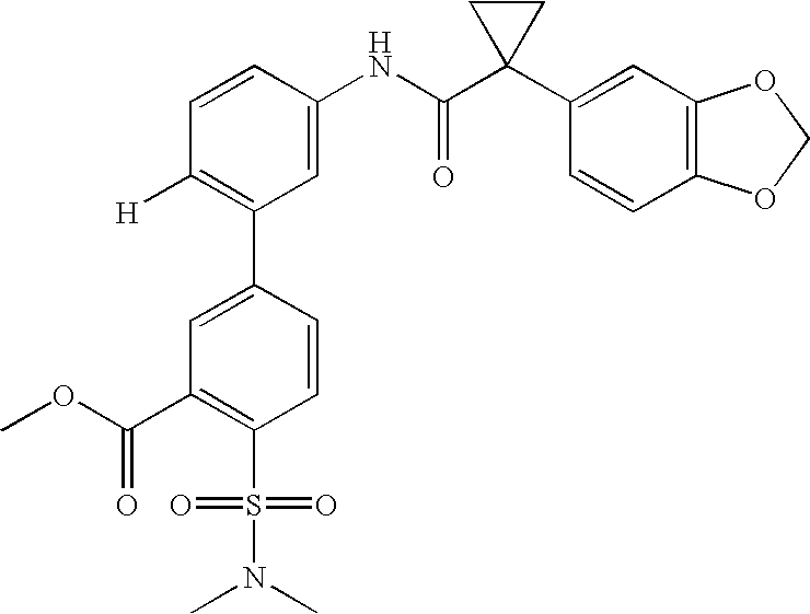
C1(NC(C2(C3=CC4=C(C=C3)OCO4)CC2)=O)=CC(C2=CC(C(=O)OC)=C(S(=O)(=O)N(C)C)C=C2)=C([H])C=C1
